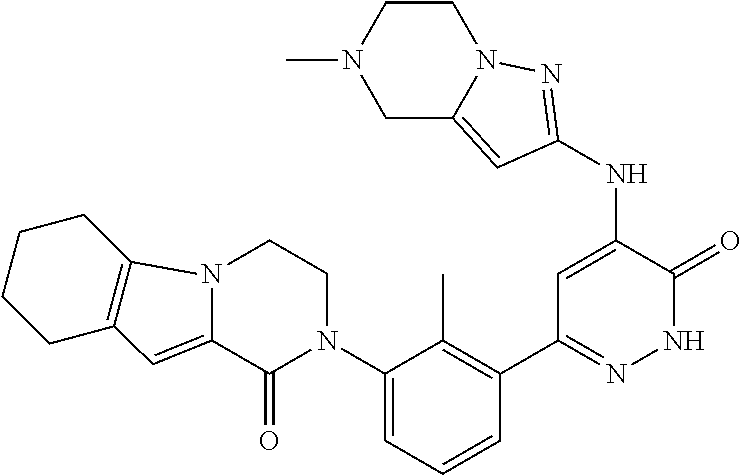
C1CN(C)CC2=CC(NC3=CC(C4=C(C)C(N5CCN6C(=CC7=C6CCCC7)C5=O)=CC=C4)=NNC3=O)=NN12
